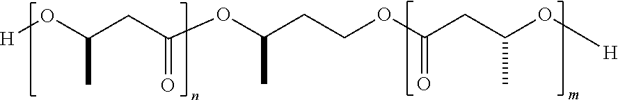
O(C(CCOC(CC(O[H])C)=O)C)C(CC(O[H])C)=O
